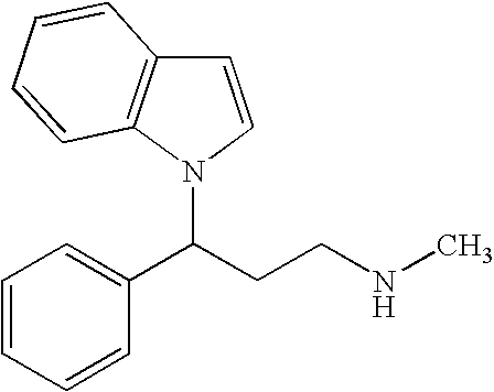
C1=CC=CC(C(CCNC)N2C3=C(C=C2)C=CC=C3)=C1
